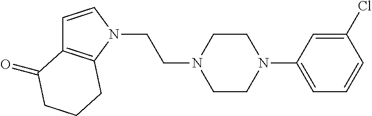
C1=CN(CCN2CCN(C3=CC=CC(Cl)=C3)CC2)C2=C1C(=O)CCC2
